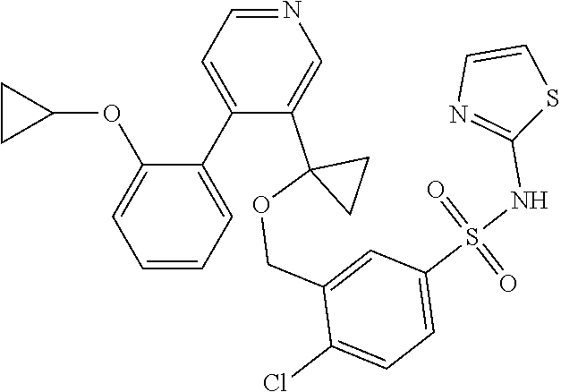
C1CC1OC1=CC=CC=C1C1=CC=NC=C1C1(OCC2=CC(S(NC3=NC=CS3)(=O)=O)=CC=C2Cl)CC1
